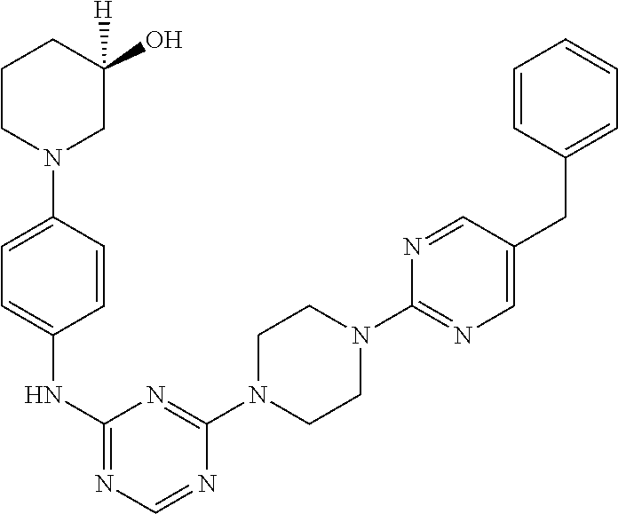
C1(N2CCN(C3=NC(NC4=CC=C(N5CC(O)([H])CCC5)C=C4)=NC=N3)CC2)=NC=C(CC2=CC=CC=C2)C=N1
